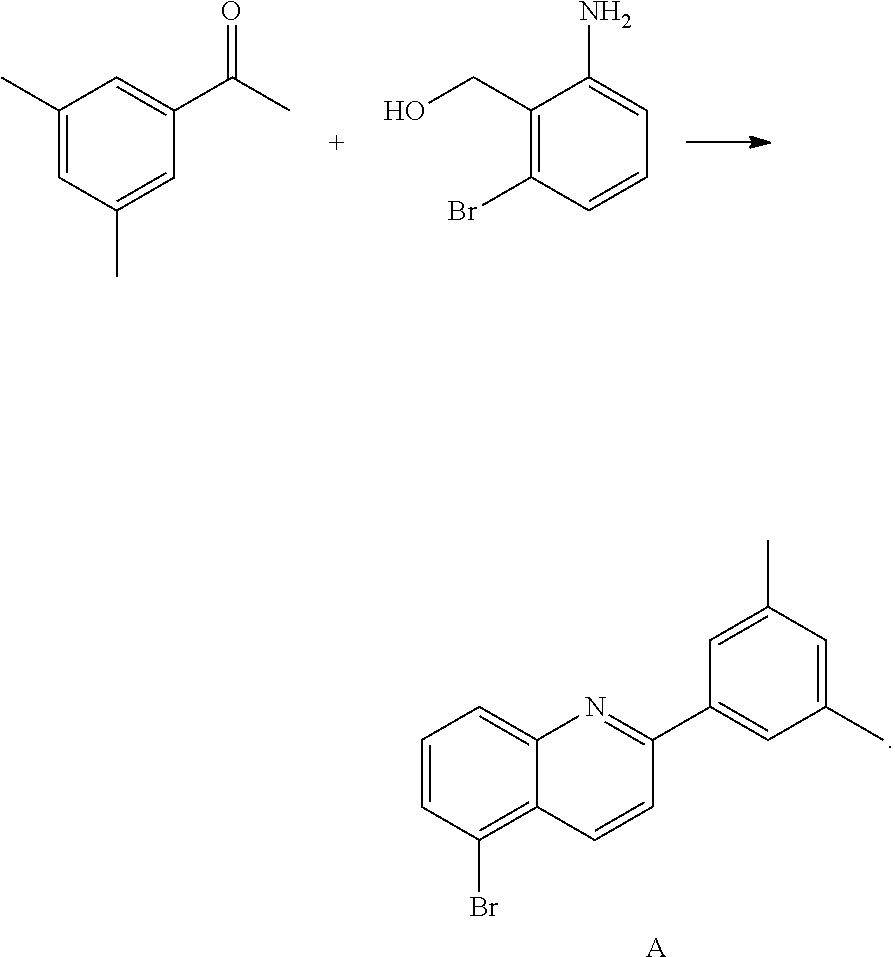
C1=C(C(=O)C)C=C(C)C=C1C.C1(N)=CC=CC(Br)=C1CO.C1=C2C(=C(Br)C=C1)C=CC(C1=CC(C)=CC(C)=C1)=N2.[A]
